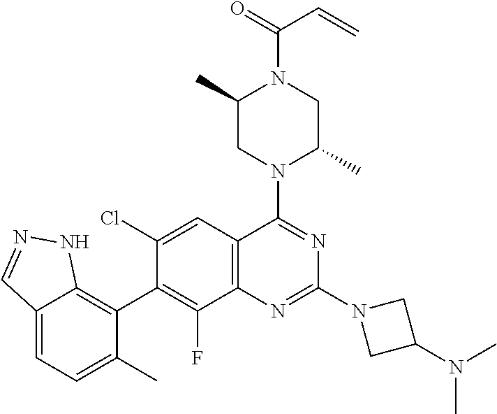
C12=CC=C(C)C(C3=C(F)C4=C(C=C3Cl)C(N3C(C)CN(C(=O)C=C)C(C)C3)=NC(N3CC(N(C)C)C3)=N4)=C1NN=C2
